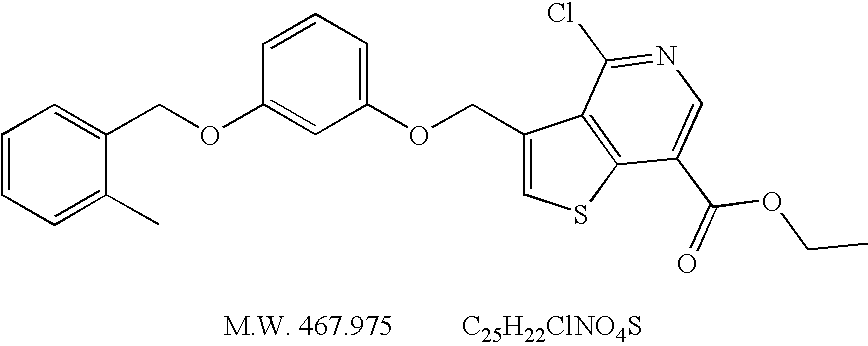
[C25H22ClNO4S].C1=CC=C(COC2=CC(OCC3=CSC4=C3C(Cl)=NC=C4C(OCC)=O)=CC=C2)C(C)=C1
